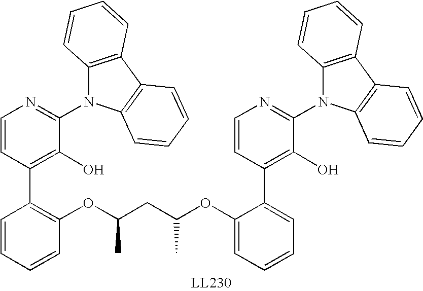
C1(N2C3=C(C4=C2C=CC=C4)C=CC=C3)=NC=CC(C2=C(OC(CC(C)OC3=CC=CC=C3C3=C(O)C(N4C5=C(C6=C4C=CC=C6)C=CC=C5)=NC=C3)C)C=CC=C2)=C1O
